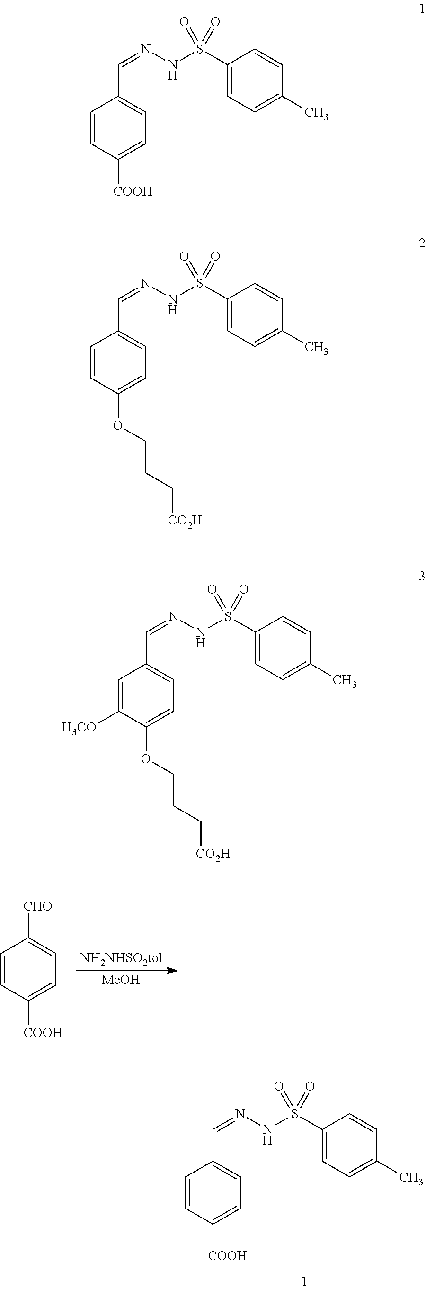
[MeOH].C1=CC([COOH])=CC=C1[CHO].C1=CC([COOH])=CC=C1C=NNS(C1=CC=C(C)C=C1)(=O)=O.C1=CC([COOH])=CC=C1C=NNS(C1=CC=C(C)C=C1)(=O)=O.C1=CC(OCCC[CO2H])=CC=C1C=NNS(C1=CC=C(C)C=C1)(=O)=O.C1=C([H3CO])C(OCCC[CO2H])=CC=C1C=NNS(C1=CC=C(C)C=C1)(=O)=O
